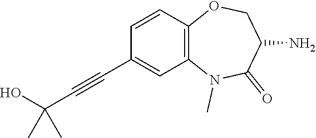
C12=C(C=CC(C#CC(O)(C)C)=C1)OCC(N)C(=O)N2C
